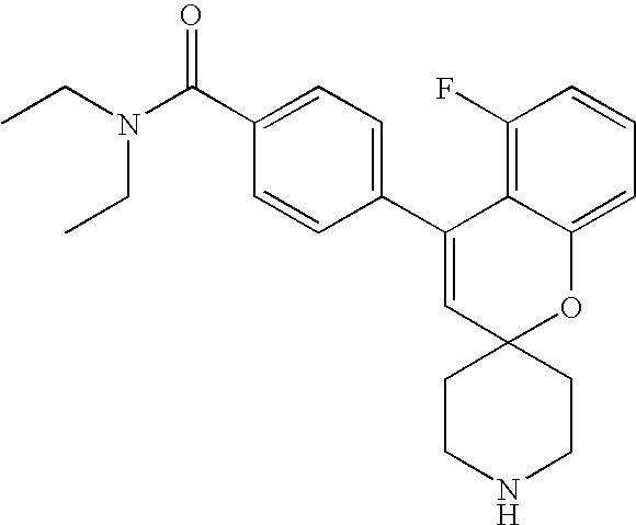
CCN(C(C1=CC=C(C2=CC3(OC4=CC=CC(F)=C24)CCNCC3)C=C1)=O)CC
